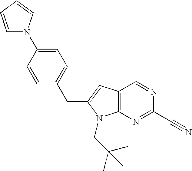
C1=NC(C#N)=NC2=C1C=C(CC1=CC=C(N3C=CC=C3)C=C1)N2CC(C)(C)C
